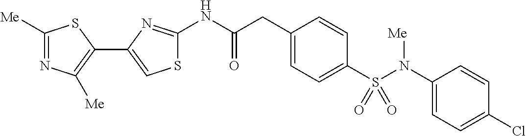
C1([Me])=NC([Me])=C(C2=CSC(NC(CC3=CC=C(S(N(C4=CC=C(Cl)C=C4)[Me])(=O)=O)C=C3)=O)=N2)S1
